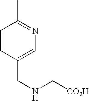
CC1=NC=C(CNC[CO2H])C=C1
